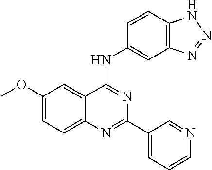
C1(OC)=CC=C2C(=C1)C(NC1=CC3=C(C=C1)NN=N3)=NC(C1=CC=CN=C1)=N2
